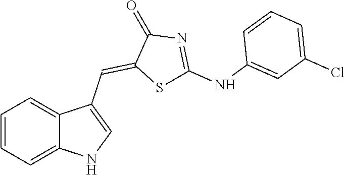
C1=CC=C2C(=C1)C(C=C1SC(NC3=CC(Cl)=CC=C3)=NC1=O)=CN2
